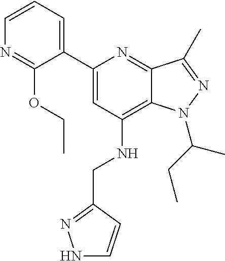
C1=CC=C(C2=CC(NCC3=NNC=C3)=C3C(=N2)C(C)=NN3C(CC)C)C(OCC)=N1
